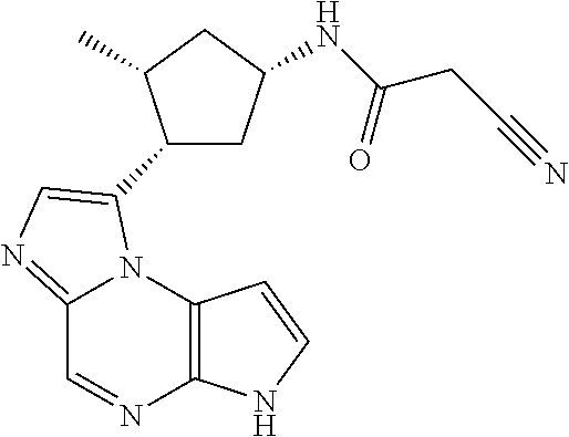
C12=NC=C(C3CC(NC(CC#N)=O)CC3C)N1C1=C(N=C2)NC=C1
